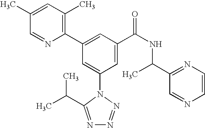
C1(C2=CC(C(NC(C3=NC=CN=C3)C)=O)=CC(N3C(C(C)C)=NN=N3)=C2)=C(C)C=C(C)C=N1
